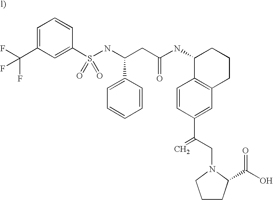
C1=C(C(F)(F)F)C=C(S(NC(CC(NC2C3=C(CCC2)C=C(C(CN2CCCC2C(O)=O)=C)C=C3)=O)C2=CC=CC=C2)(=O)=O)C=C1
